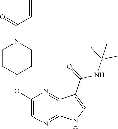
C1(OC2CCN(C(=O)C=C)CC2)=CN=C2C(=N1)C(C(=O)NC(C)(C)C)=CN2
